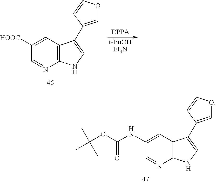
C12=C(C=C([HOOC])C=N1)C(C1=COC=C1)=CN2.C12=C(C=C(NC(OC(C)(C)C)=O)C=N1)C(C1=COC=C1)=CN2
